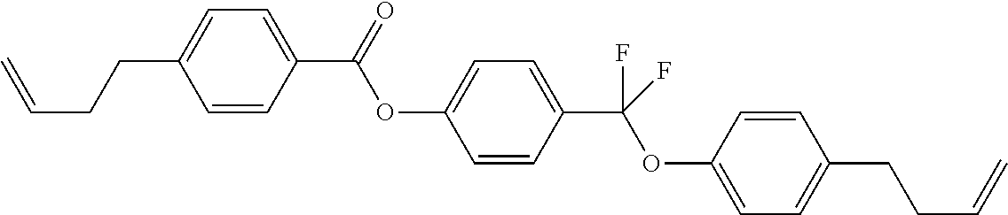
C=CCCC1=CC=C(C(OC2=CC=C(C(OC3=CC=C(CCC=C)C=C3)(F)F)C=C2)=O)C=C1
